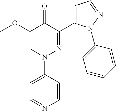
C1(OC)=CN(C2=CC=NC=C2)N=C(C2=CC=NN2C2=CC=CC=C2)C1=O
